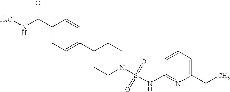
C1(C2=CC=C(C(NC)=O)C=C2)CCN(S(=O)(=O)NC2=NC(CC)=CC=C2)CC1
